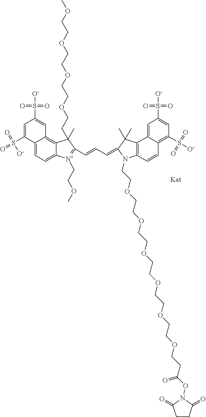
[Kat].C12=CC=C3C(=C1C=C(S(=O)(=O)[O-])C=C2S(=O)(=O)[O-])C(CCOCCOCCOCCOC)(C)C(C=CC=C1N(CCOCCOCCOCCOCCOCCOCCC(ON2C(=O)CCC2=O)=O)C2=C(C4=CC(S(=O)(=O)[O-])=CC(S([O-])(=O)=O)=C4C=C2)C1(C)C)=[N+]3CCOC
